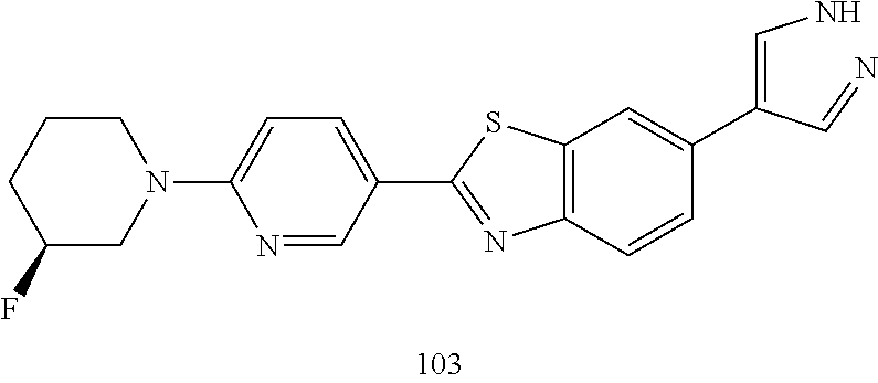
C1(N2CCCC(F)C2)=CC=C(C2=NC3=C(C=C(C(=CN)C=N)C=C3)S2)C=N1
